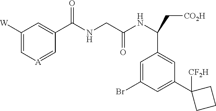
C1([W])=C[A]=CC(C(NCC(NC(C[CO2H])C2=CC(C3([CF2H])CCC3)=CC(Br)=C2)=O)=O)=C1
